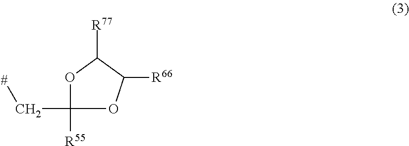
C1([R55])(C[#])OC([R66])C([R77])O1
